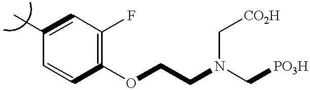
C1(C)=CC(F)=C(OCCN(C[PO3H])C[CO2H])C=C1
